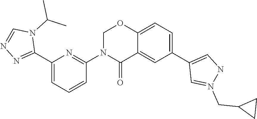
C1(C2=NN=CN2C(C)C)=CC=CC(N2C(=O)C3=CC(C4=CNN(CC5CC5)=C4)=CC=C3OC2)=N1
